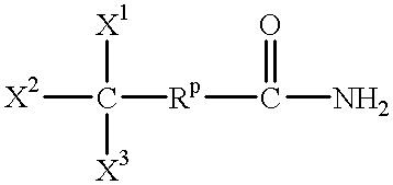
[X2]C([Rp]C(=O)N)([X3])[X1]
